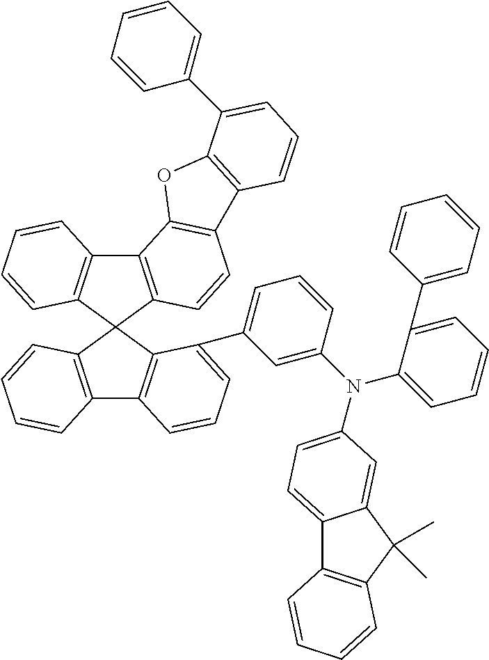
C12=C(C3(C4=C1C=CC=C4)C1=C(C4=C3C(C3=CC=CC(N(C5=CC=C6C7=C(C(C)(C)C6=C5)C=CC=C7)C5=CC=CC=C5C5=CC=CC=C5)=C3)=CC=C4)C=CC=C1)C=CC1=C2OC2=C1C=CC=C2C1=CC=CC=C1
